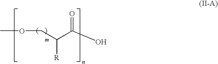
COCC(C(O)=O)[R]
